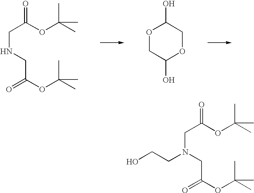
C(C(OC(C)(C)C)=O)NCC(OC(C)(C)C)=O.O1CC(O)OCC1O.C(C(OC(C)(C)C)=O)N(CC(OC(C)(C)C)=O)CCO
